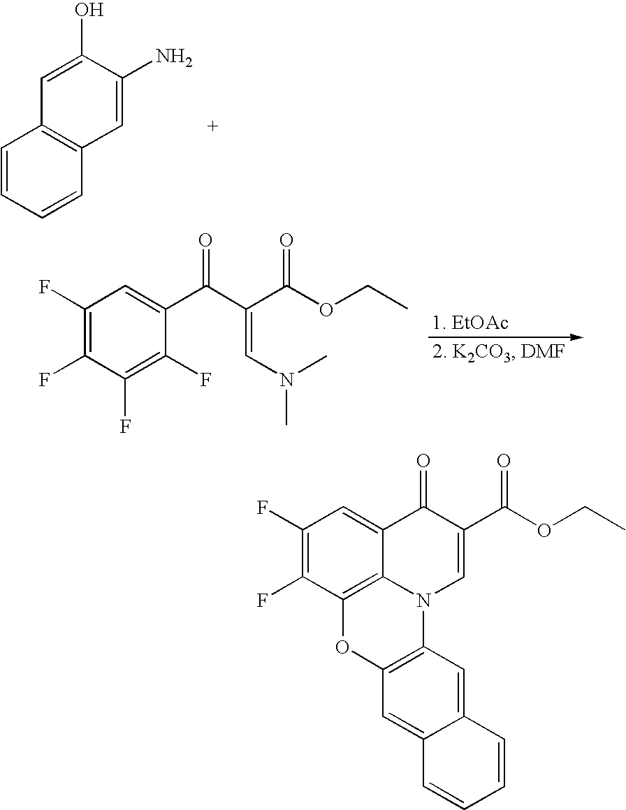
C1=CC=CC2=C1C=C(O)C(N)=C2.C1(F)=C(F)C(F)=C(F)C(C(C(C(OCC)=O)=CN(C)C)=O)=C1.C1(F)=C(F)C2=C3C(=C1)C(=O)C(C(OCC)=O)=CN3C1=C(O2)C=C2C(=C1)C=CC=C2
